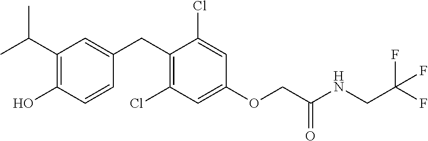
C1(CC2=CC(C(C)C)=C(O)C=C2)=C(Cl)C=C(OCC(NCC(F)(F)F)=O)C=C1Cl
